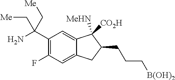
C1(C(N)(C[Me])C[Me])=C(F)C=C2C(=C1)C([MeHN])([CO2H])C(CCC[B(OH)2])C2
